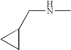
C(NC)C1CC1
